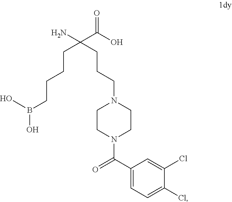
OB(O)CCCCC(CCCN1CCN(C(C2=CC=C(Cl)C(Cl)=C2)=O)CC1)(N)C(O)=O
